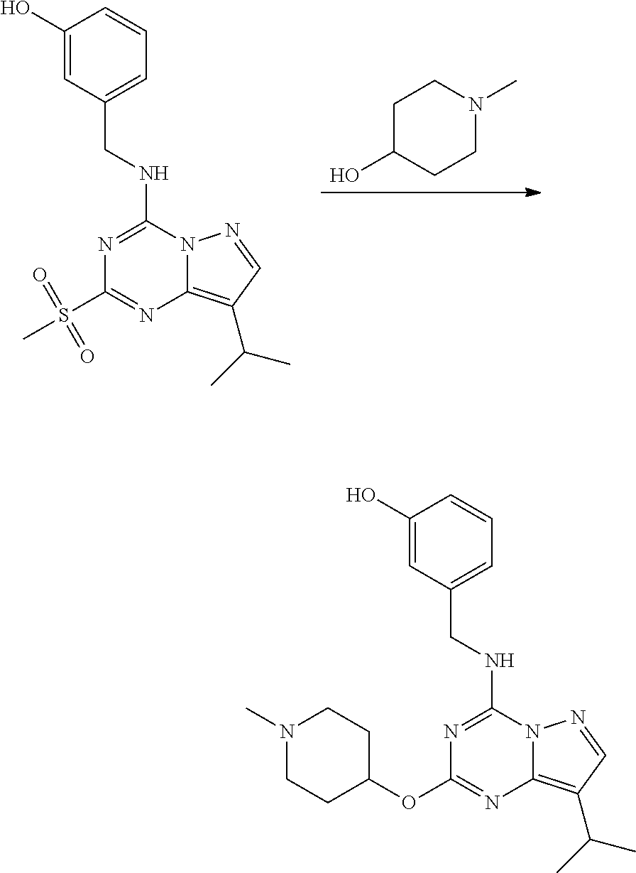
C1C(O)CCN(C)C1.N1=C(NCC2=CC=CC(O)=C2)N2C(=C(C(C)C)C=N2)N=C1S(C)(=O)=O.N1=C(NCC2=CC=CC(O)=C2)N2C(=C(C(C)C)C=N2)N=C1OC1CCN(C)CC1
